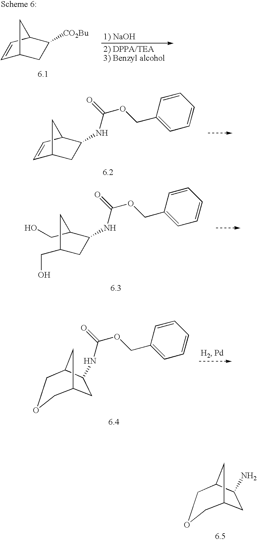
C1=CC2C([CO2Bu])CC1C2.C1=CC2C(NC(OCC3=CC=CC=C3)=O)CC1C2.C(C1CC(NC(OCC2=CC=CC=C2)=O)C(CO)C1)O.C12CC(N)C(C1)COC2.C12CC(NC(OCC3=CC=CC=C3)=O)C(C1)COC2
